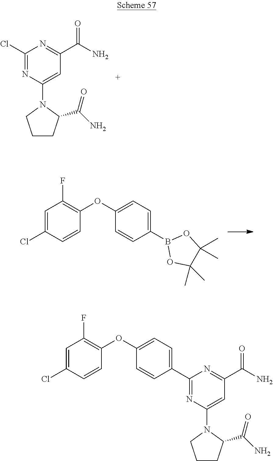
C1(Cl)=NC(N2C(C(N)=O)CCC2)=CC(C(N)=O)=N1.C1(B2OC(C)(C)C(C)(C)O2)=CC=C(OC2=C(F)C=C(Cl)C=C2)C=C1.C1(C2=CC=C(OC3=C(F)C=C(Cl)C=C3)C=C2)=NC(N2C(C(N)=O)CCC2)=CC(C(N)=O)=N1
